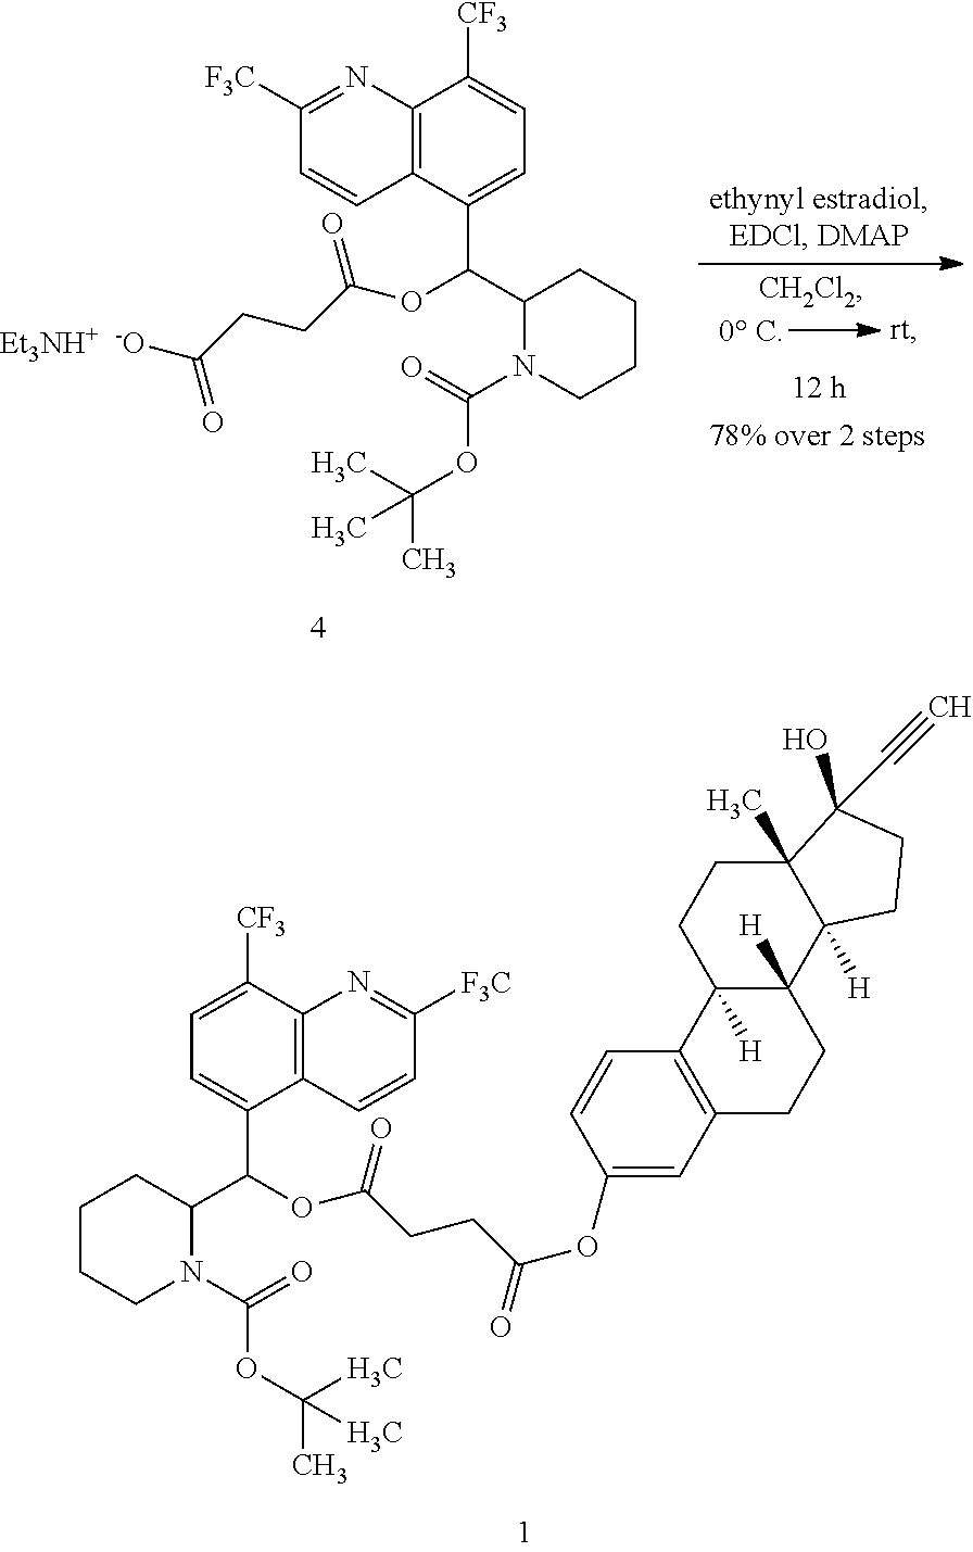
C12=C(N=C([F3C])C=C1)C([CF3])=CC=C2C(C1N(C(=O)OC(C)(C)C)CCCC1)OC(CCC([-O])=O)=O.[Et3NH+].C12=C(N=C([F3C])C=C1)C([CF3])=CC=C2C(C1N(C(=O)OC(C)(C)C)CCCC1)OC(CCC(=O)OC1=CC2=C(C=C1)C1([H])C([H])(CC2)C2([H])C(C)(CC1)C(O)(C#C)CC2)=O
